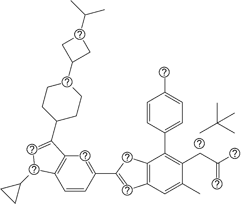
CC(C)(C)C.C1=CC(C2=CC3=C(C2)C(C2=CC=C(C)C=C2)=C(CC(C)=C)C(C)=C3)=CC2=C1C(C1CC1)C=C2C1CCC(C2CC(C(C)C)C2)CC1
